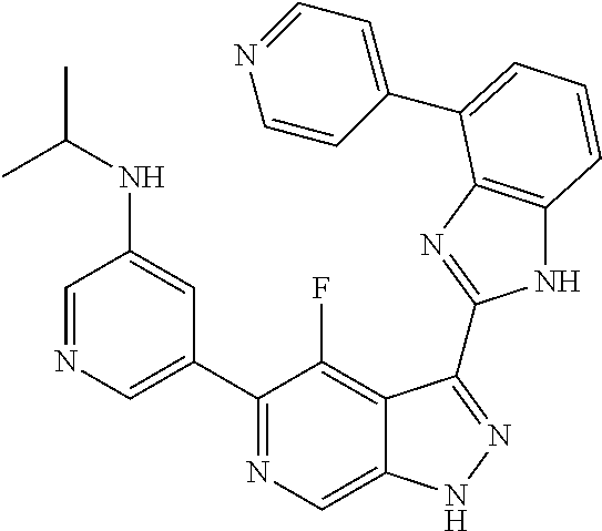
C1=NC=C(C2=NC=C3C(=C2F)C(C2=NC4=C(N2)C=CC=C4C2=CC=NC=C2)=NN3)C=C1NC(C)C
